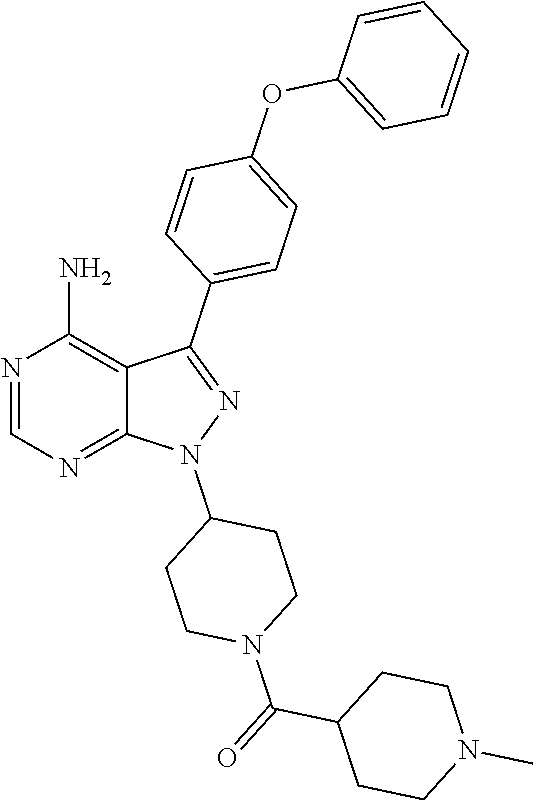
N1=CN=C2C(=C1N)C(C1=CC=C(OC3=CC=CC=C3)C=C1)=NN2C1CCN(C(=O)C2CCN(C)CC2)CC1
